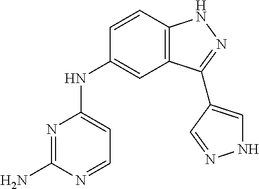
N1=C(N)N=CC=C1NC1=CC2=C(C=C1)NN=C2C1=CNN=C1
